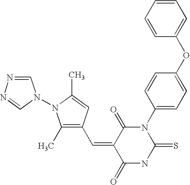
C(=C1C(=O)NC(=S)N(C2=CC=C(OC3=CC=CC=C3)C=C2)C1=O)C1=C(C)N(N2C=NN=C2)C(C)=C1
